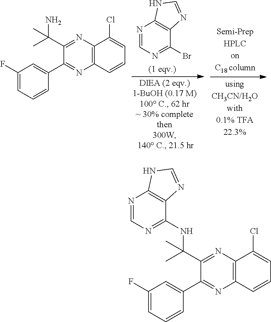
C12=C(C=CC=C1Cl)N=C(C1=CC(F)=CC=C1)C(C(C)(C)NC1=NC=NC3=C1N=CN3)=N2.N1=CN=C(Br)C2=C1NC=N2.C12=C(C=CC=C1Cl)N=C(C1=CC(F)=CC=C1)C(C(N)(C)C)=N2
